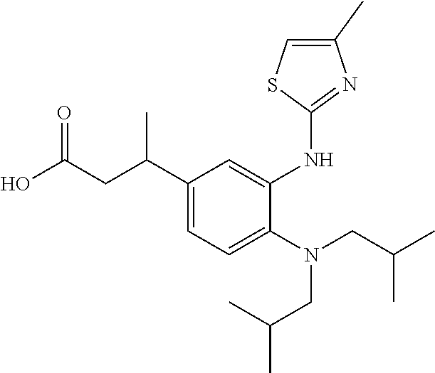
C1(C(CC(O)=O)C)=CC=C(N(CC(C)C)CC(C)C)C(NC2=NC(C)=CS2)=C1
